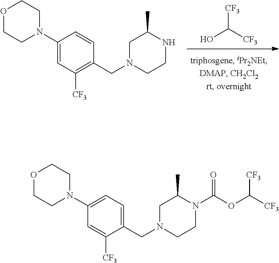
[CF3]C([CF3])O.C1(N2CCOCC2)=CC([CF3])=C(CN2CCNC(C)C2)C=C1.C1(N2CCOCC2)=CC=C(CN2CCN(C(OC([CF3])[CF3])=O)C(C)C2)C([CF3])=C1
